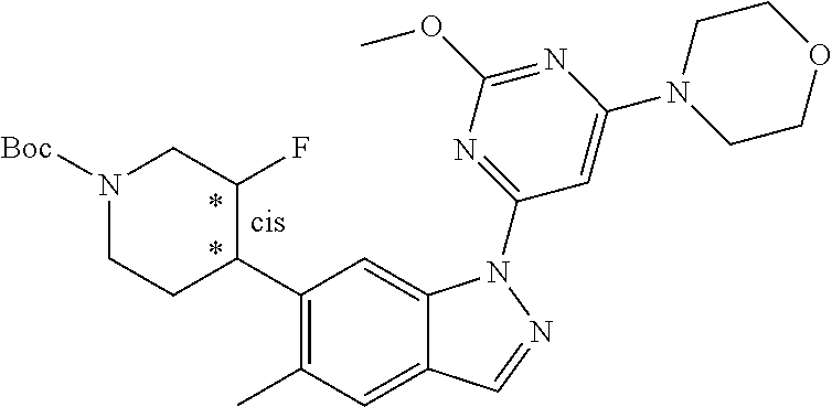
C1(C2C(F)CN([Boc])CC2)=C(C)C=C2C(=C1)N(C1=NC(OC)=NC(N3CCOCC3)=C1)N=C2
